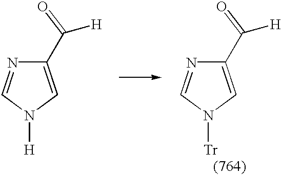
C1(C([H])=O)=CN([H])C=N1.C1(C([H])=O)=CN([Tr])C=N1
